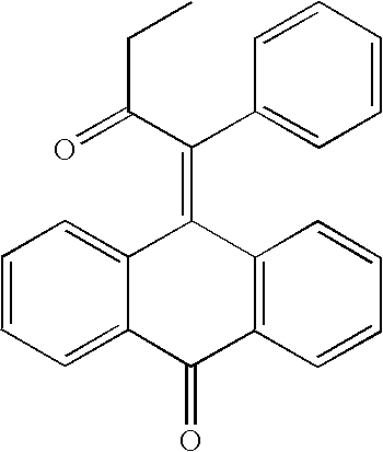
C1=CC=C2C(=C1)C(=C(C1=CC=CC=C1)C(CC)=O)C1=C(C2=O)C=CC=C1
